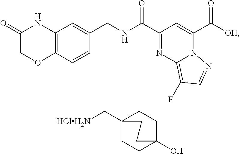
C(C1=NC2=C(F)C=NN2C(C([OH])=O)=C1)(=O)NCC1=CC2=C(C=C1)OCC(=O)N2.[HClH2N]CC12CCC(O)(CC1)CC2
